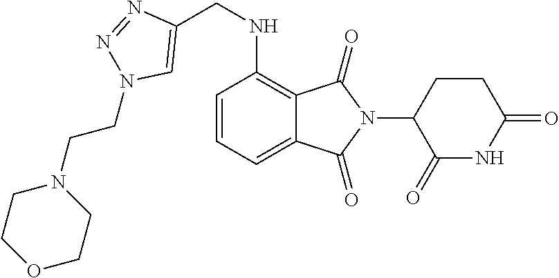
C12=CC=CC(NCC3=CN(CCN4CCOCC4)N=N3)=C1C(=O)N(C1C(=O)NC(=O)CC1)C2=O
